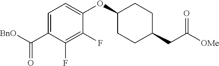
[BnO]C(C1=CC=C(OC2CCC(CC([OMe])=O)CC2)C(F)=C1F)=O
